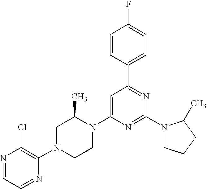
N1=CC=NC(N2CCN(C3=CC(C4=CC=C(F)C=C4)=NC(N4CCCC4C)=N3)C(C)C2)=C1Cl
